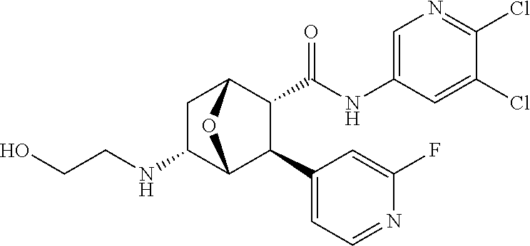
C(NC1C2C(C3=CC=NC(F)=C3)C(C(NC3=CN=C(Cl)C(Cl)=C3)=O)C(C1)O2)CO
